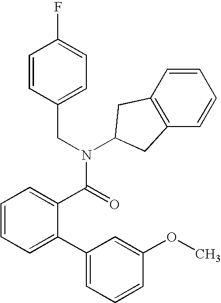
C1(CN(C(C2=CC=CC=C2C2=CC=CC(OC)=C2)=O)C2CC3=C(C=CC=C3)C2)=CC=C(F)C=C1
